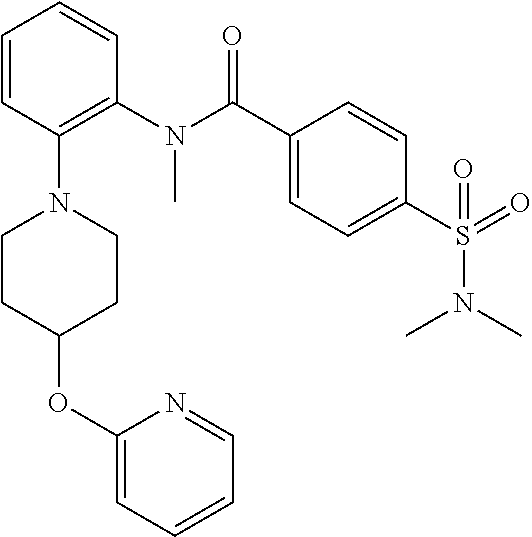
N(C)(C1=C(N2CCC(OC3=CC=CC=N3)CC2)C=CC=C1)C(C1=CC=C(S(N(C)C)(=O)=O)C=C1)=O
